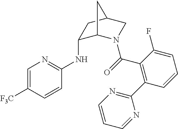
C1=C([F3C])C=CC(NC2C3N(C(=O)C4=C(C5=NC=CC=N5)C=CC=C4F)CC(C2)C3)=N1
